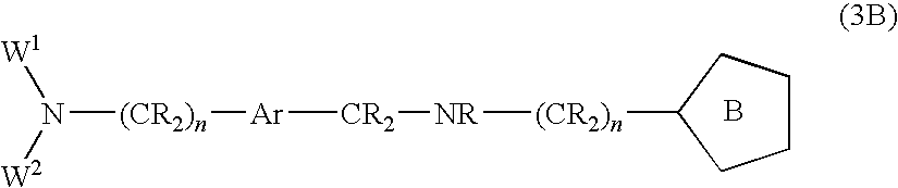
N([(CR2)n][Ar][CR2][NR][(CR2)n]C1CCCC1)([W2])[W1].B
